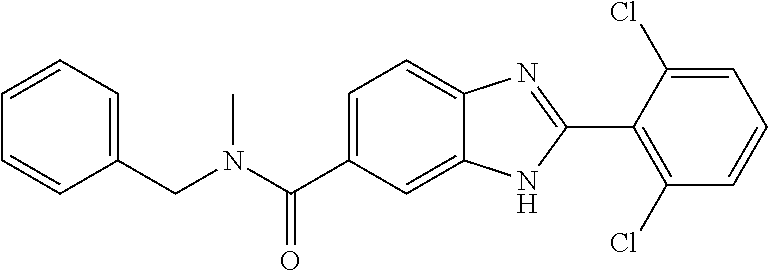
C1(CN(C(C2=CC=C3C(=C2)NC(C2=C(Cl)C=CC=C2Cl)=N3)=O)C)=CC=CC=C1
